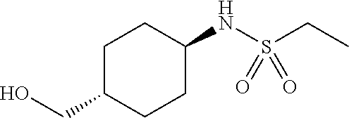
OCC1CCC(NS(CC)(=O)=O)CC1
